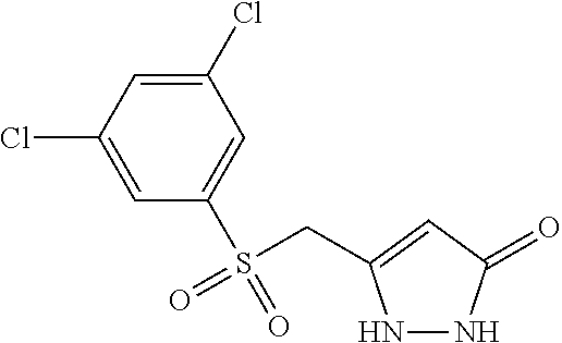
C1(Cl)=CC(Cl)=CC(S(CC2=CC(=O)NN2)(=O)=O)=C1
